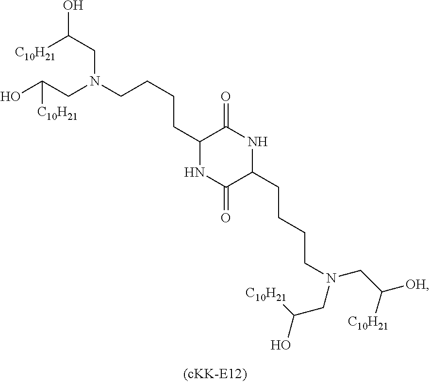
C1(CCCCN(CC(O)[C10H21])CC(O)[C10H21])NC(=O)C(CCCCN(CC([OH])[C10H21])CC([C10H21])O)NC1=O
